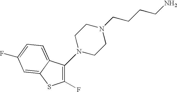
C1(F)=C(N2CCN(CCCCN)CC2)C2=CC=C(F)C=C2S1
